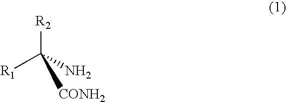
[R2]C(N)([R1])[CONH2]
